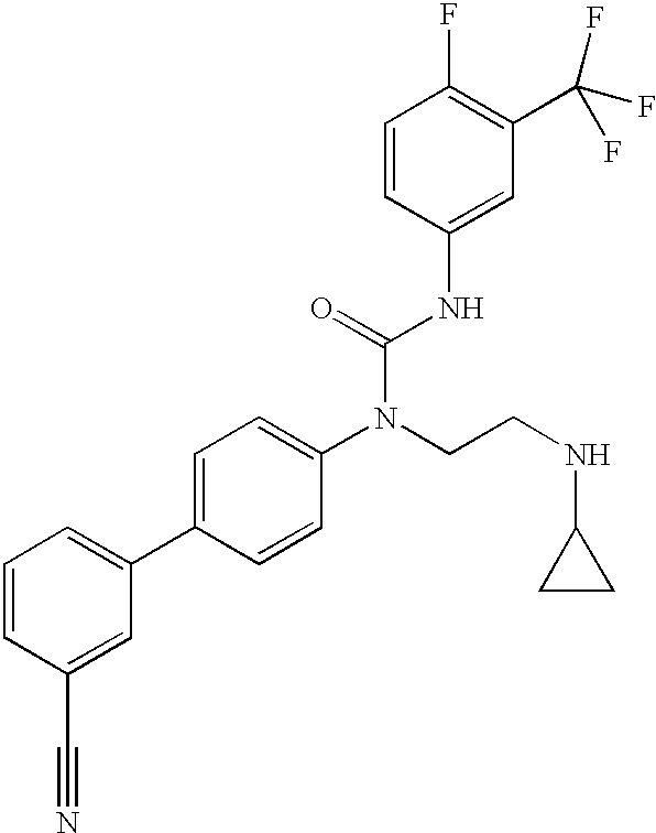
C1=CC(C#N)=CC(C2=CC=C(N(CCNC3CC3)C(=O)NC3=CC(C(F)(F)F)=C(F)C=C3)C=C2)=C1
